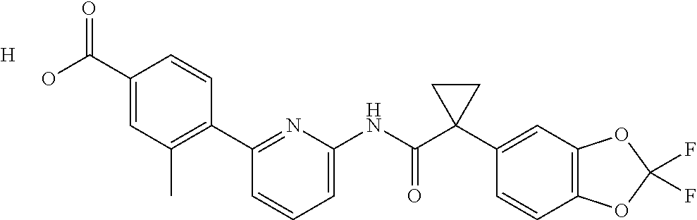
C1(C2=C(C)C=C(C(O)=O)C=C2)=NC(NC(C2(C3=CC4=C(C=C3)OC(F)(F)O4)CC2)=O)=CC=C1.[H]
